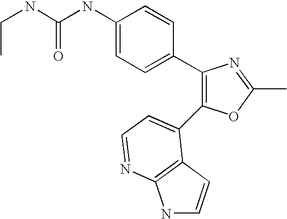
C(NC1=CC=C(C2=C(C3=CC=NC4=C3C=CN4)OC(C)=N2)C=C1)(=O)NCC
